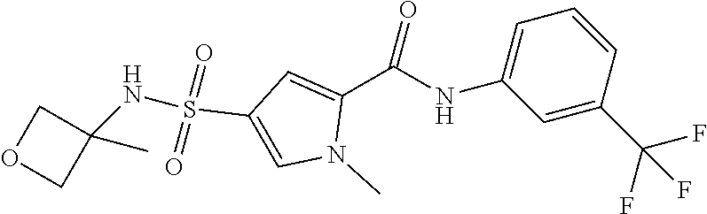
C1(NC(C2=CC(S(=O)(=O)NC3(C)COC3)=CN2C)=O)=CC=CC(C(F)(F)F)=C1
